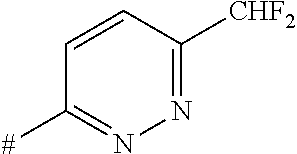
C1=CC([CHF2])=NN=C1[#]
